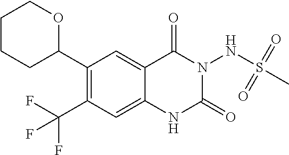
C1(C2CCCCO2)=C(C(F)(F)F)C=C2C(=C1)C(=O)N(NS(C)(=O)=O)C(=O)N2
